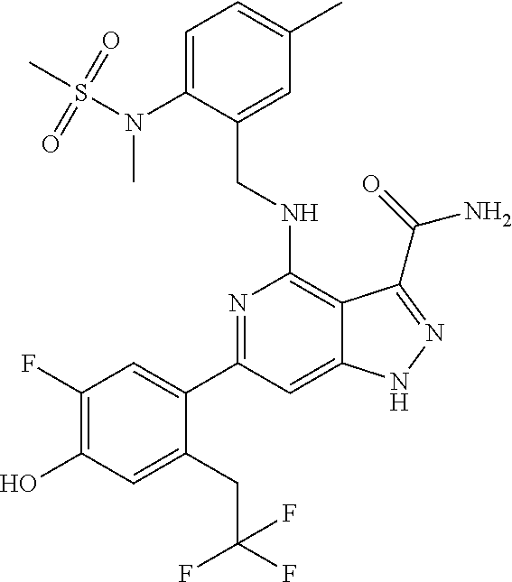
C1(C2=CC(F)=C(O)C=C2CC(F)(F)F)=NC(NCC2=CC(C)=CC=C2N(C)S(C)(=O)=O)=C2C(=C1)NN=C2C(N)=O
